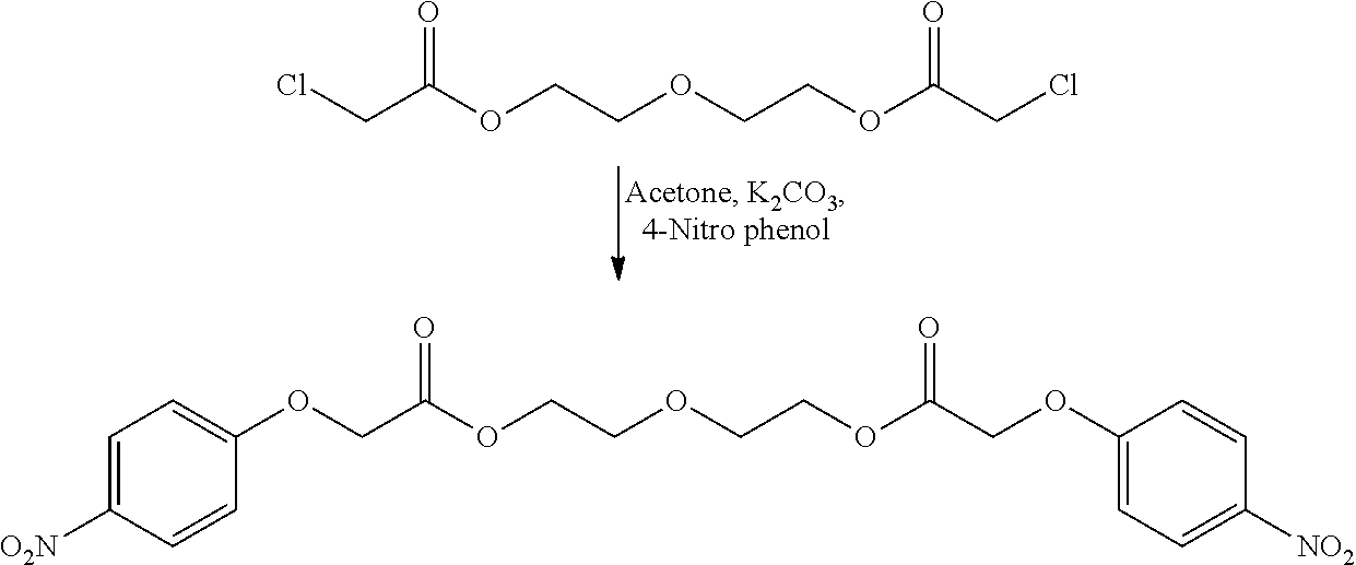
C1=C([O2N])C=CC(OCC(OCCOCCOC(COC2=CC=C([NO2])C=C2)=O)=O)=C1.ClCC(OCCOCCOC(CCl)=O)=O
